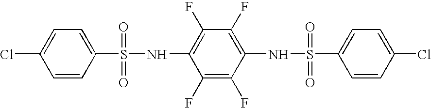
C1=CC(S(NC2=C(F)C(F)=C(NS(C3=CC=C(Cl)C=C3)(=O)=O)C(F)=C2F)(=O)=O)=CC=C1Cl
